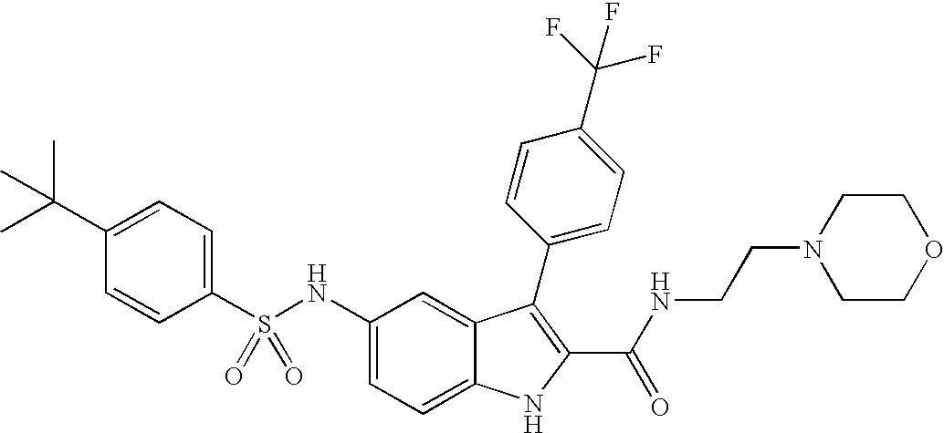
C1(C(C)(C)C)=CC=C(S(NC2=CC=C3C(=C2)C(C2=CC=C(C(F)(F)F)C=C2)=C(C(NCCN2CCOCC2)=O)N3)(=O)=O)C=C1
